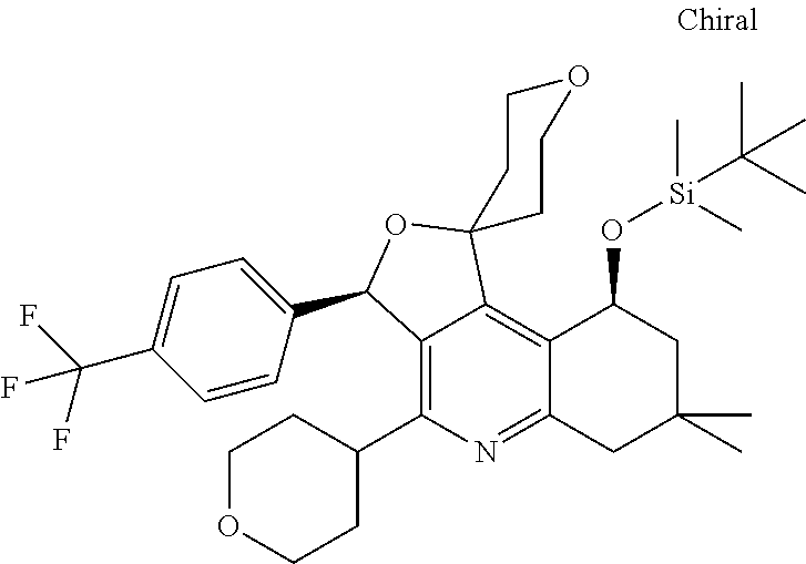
C12=C(C3CCOCC3)N=C3C(=C1C1(OC2C2=CC=C(C(F)(F)F)C=C2)CCOCC1)C(O[Si](C)(C)C(C)(C)C)CC(C)(C)C3
